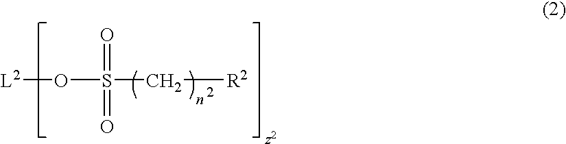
[L2]OS(C[R2])(=O)=O
